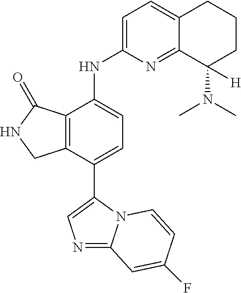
N1=C2N(C(C3=CC=C(NC4=CC=C5C(=N4)C([H])(N(C)C)CCC5)C4=C3CNC4=O)=C1)C=CC(F)=C2
